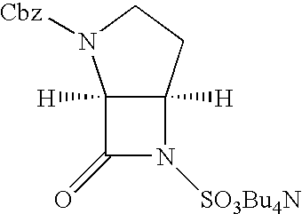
C12([H])C([H])(CCN1[Cbz])N([SO3Bu4N])C2=O
